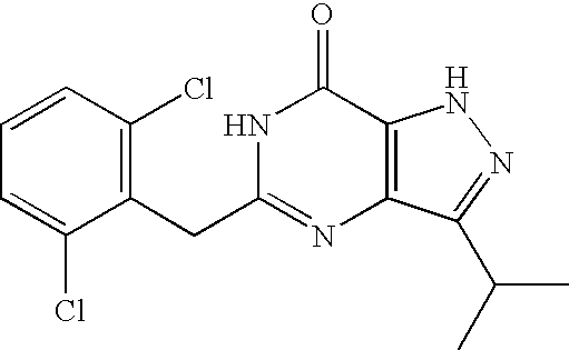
C1(Cl)=C(CC2=NC3=C(C(=O)N2)NN=C3C(C)C)C(Cl)=CC=C1
